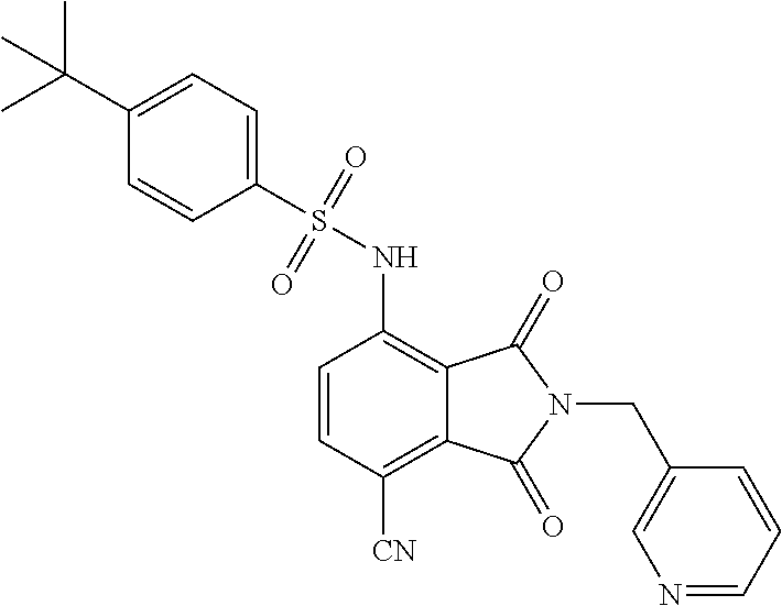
C1=CC([CN])=C2C(=C1NS(C1=CC=C(C(C)(C)C)C=C1)(=O)=O)C(=O)N(CC1=CN=CC=C1)C2=O
